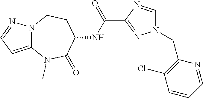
N12C(=CC=N1)N(C)C(=O)C(NC(C1=NN(CC3=C(Cl)C=CC=N3)C=N1)=O)CC2
